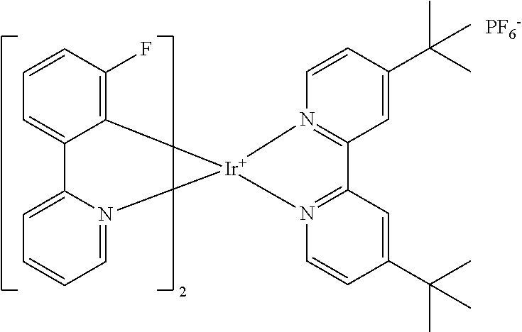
C12=C(F)C=CC=C1C1=CC=CC=N1[Ir]21N2=C(C=C(C(C)(C)C)C=C2)C2=N1C=CC(C(C)(C)C)=C2.[PF6-]
